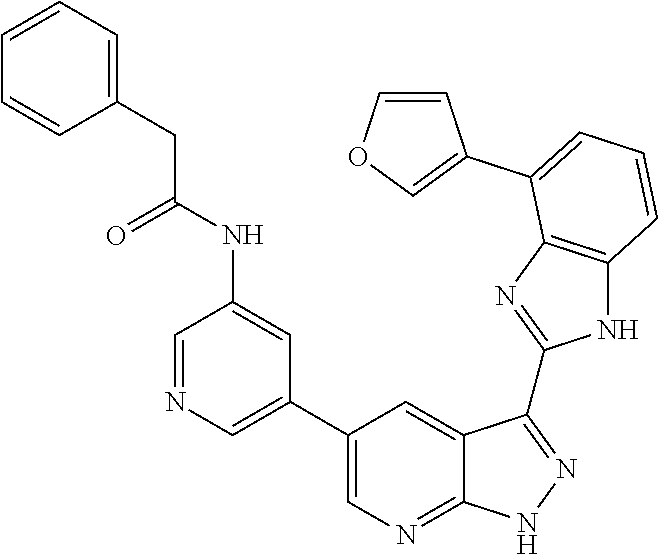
C1=NC=C(C2=CN=C3C(=C2)C(C2=NC4=C(N2)C=CC=C4C2=COC=C2)=NN3)C=C1NC(CC1=CC=CC=C1)=O
